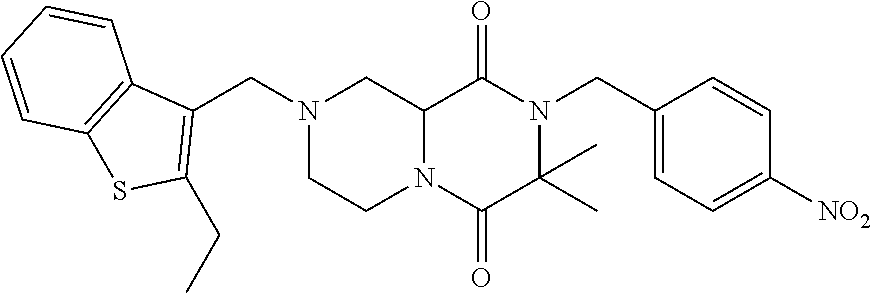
C12N(C(=O)C(C)(C)N(CC3=CC=C([NO2])C=C3)C1=O)CCN(CC1=C(CC)SC3=C1C=CC=C3)C2
